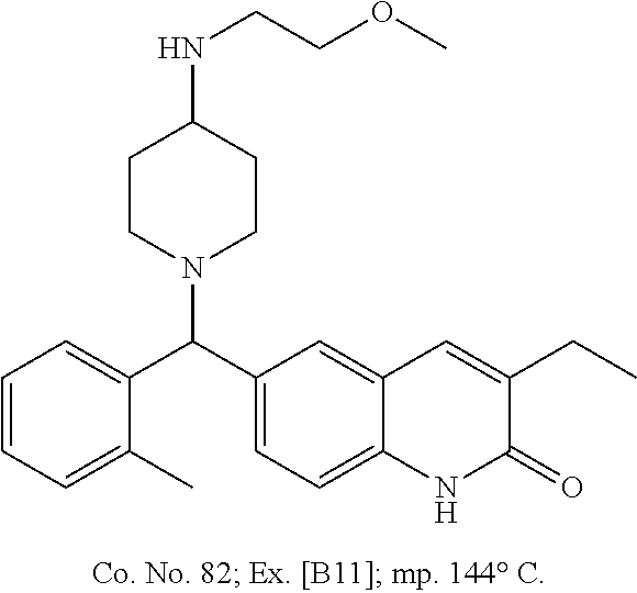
C1=CC=C(C)C(C(C2=CC=C3C(=C2)C=C(CC)C(=O)N3)N2CCC(NCCOC)CC2)=C1
